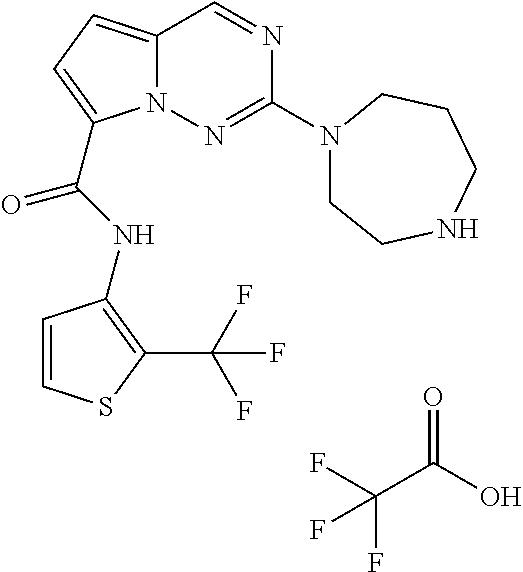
O=C(O)C(F)(F)F.N1=CC2=CC=C(C(NC3=C(C(F)(F)F)SC=C3)=O)N2N=C1N1CCNCCC1
